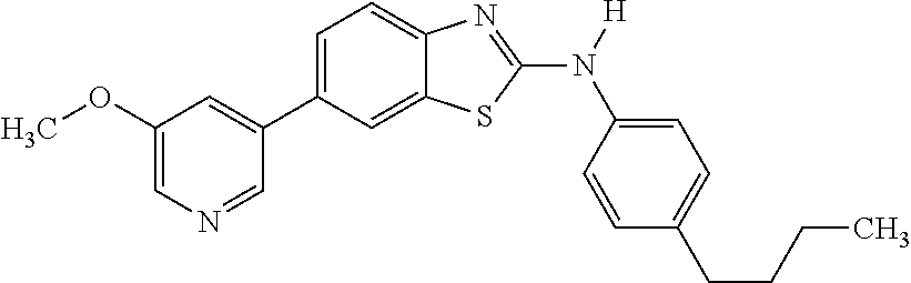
C1(OC)=CN=CC(C2=CC=C3C(=C2)SC(N([H])C2=CC=C(CCCC)C=C2)=N3)=C1
